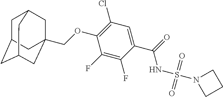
C1C2CC3CC(COC4=C(Cl)C=C(C(NS(N5CCC5)(=O)=O)=O)C(F)=C4F)(CC1C3)C2
